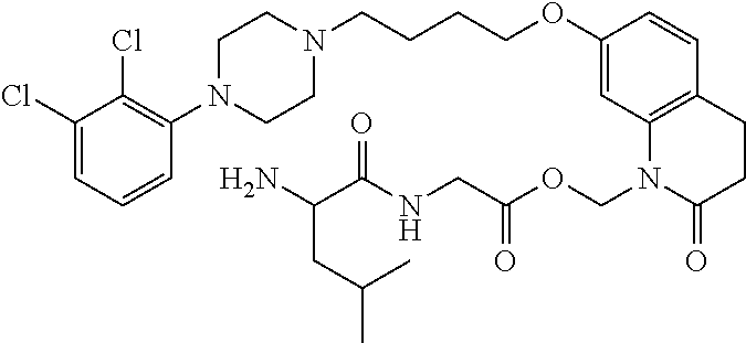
C1(Cl)=CC=CC(N2CCN(CCCCOC3=CC4=C(C=C3)CCC(=O)N4COC(CNC(=O)C(N)CC(C)C)=O)CC2)=C1Cl
